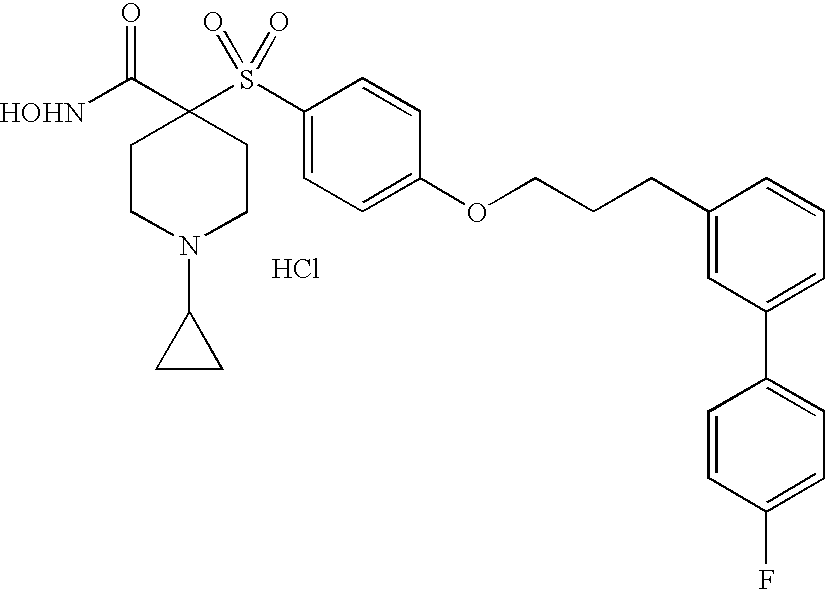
Cl.[HOHN]C(C1(S(C2=CC=C(OCCCC3=CC(C4=CC=C(F)C=C4)=CC=C3)C=C2)(=O)=O)CCN(C2CC2)CC1)=O
